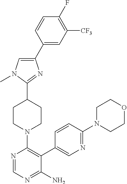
C1(C2=CC([CF3])=C(F)C=C2)=CN(C)C(C2CCN(C3=C(C4=CN=C(N5CCOCC5)C=C4)C(N)=NC=N3)CC2)=N1
